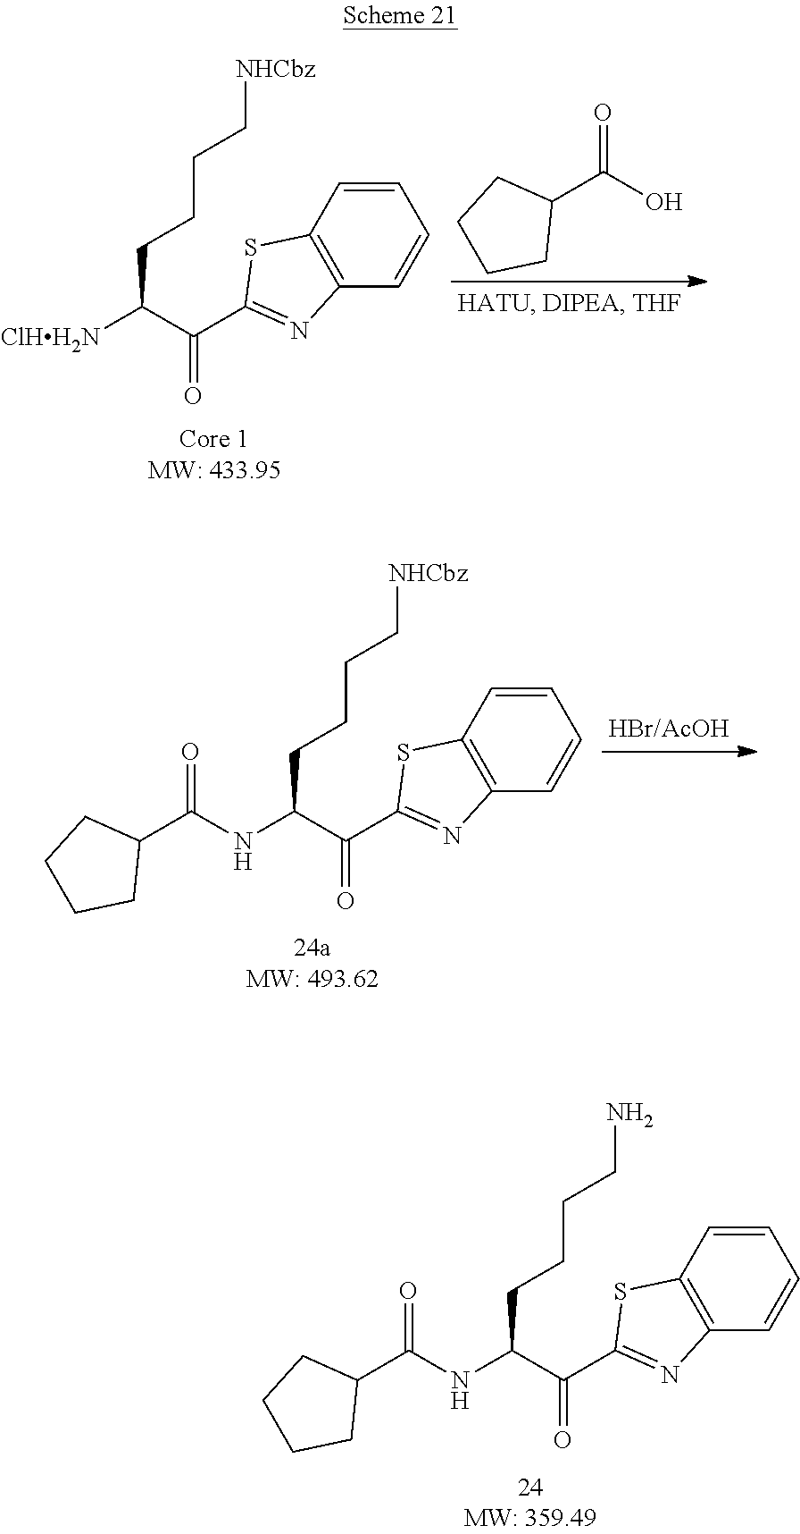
NCCCCC(NC(C1CCCC1)=O)C(C1=NC2=C(S1)C=CC=C2)=O.[NHCbz]CCCCC([ClHH2N])C(C1=NC2=C(S1)C=CC=C2)=O.C1(C(O)=O)CCCC1.[NHCbz]CCCCC(NC(C1CCCC1)=O)C(C1=NC2=C(S1)C=CC=C2)=O
